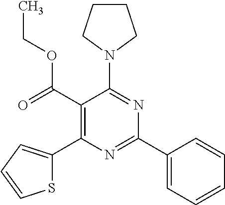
S1C(C2=C(C(OCC)=O)C(N3CCCC3)=NC(C3=CC=CC=C3)=N2)=CC=C1
